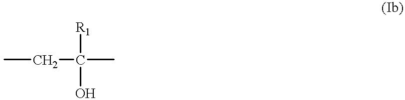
CCC(C)([R1])O
